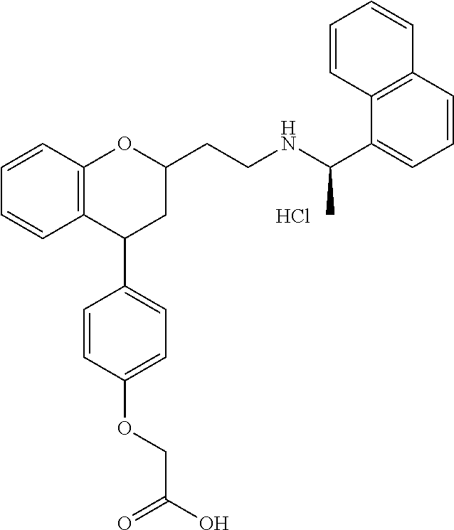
Cl.C12=C(C=CC=C1)OC(CCNC(C1=CC=CC3=C1C=CC=C3)C)CC2C1=CC=C(OCC(O)=O)C=C1
